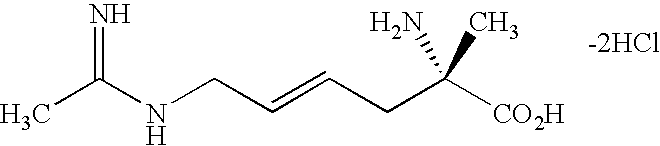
N(CC=CCC([CO2H])(N)C)C(C)=N
